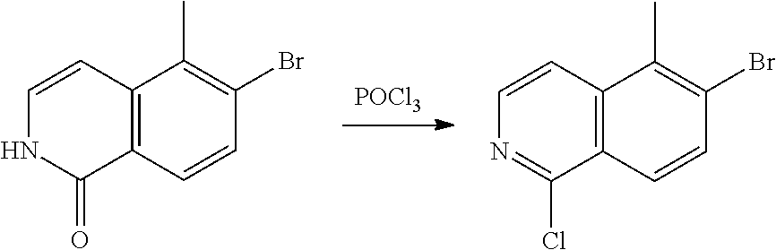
[POCl3].C12=C(C=CC(Br)=C1C)C(Cl)=NC=C2.C12=C(C=CC(Br)=C1C)C(=O)NC=C2
